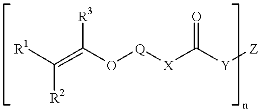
[R3]C(=C([R1])[R2])O[Q][X]C([Y][Z])=O
